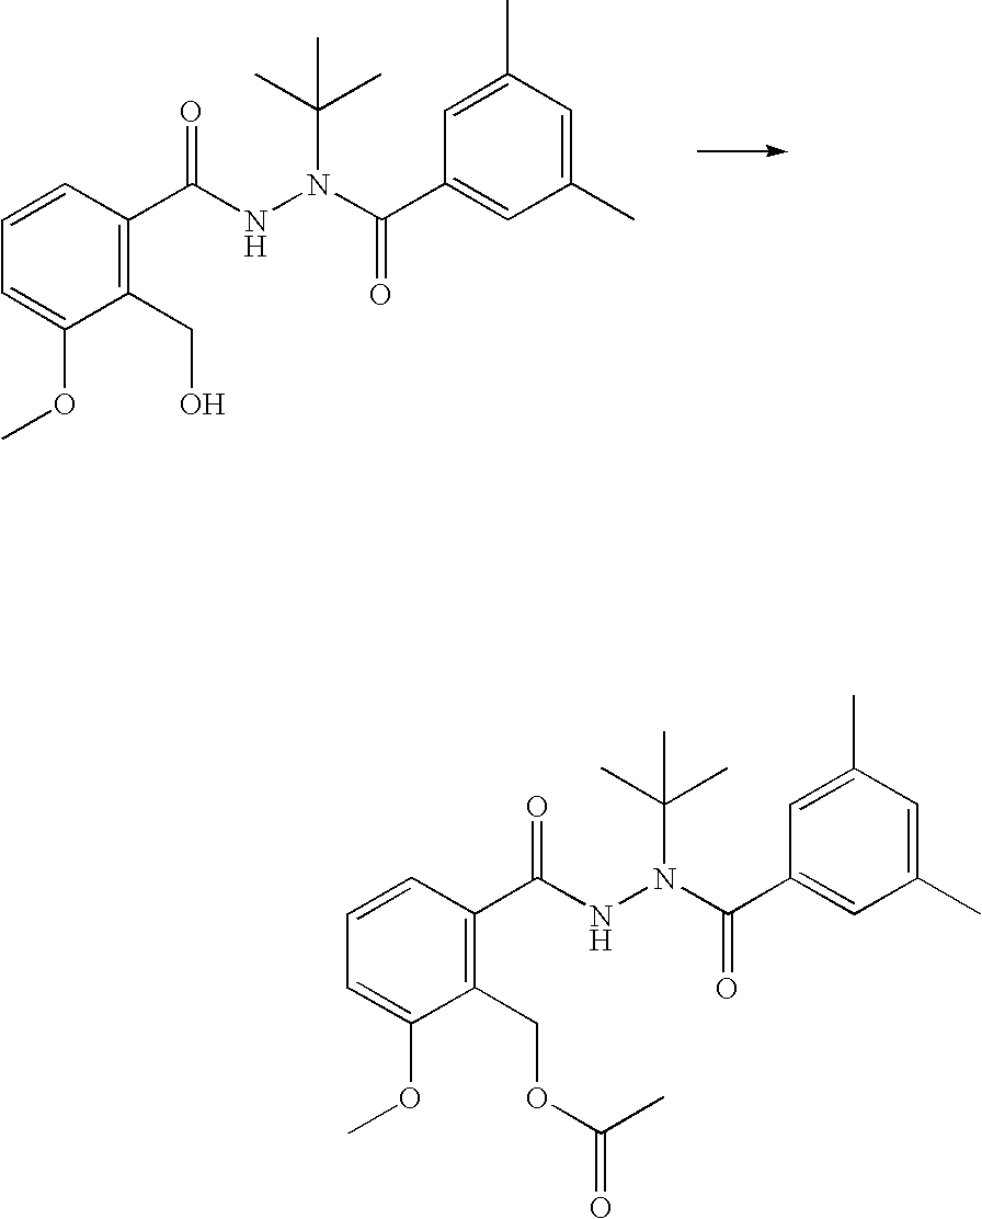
C1(CO)=C(C(NN(C(C2=CC(C)=CC(C)=C2)=O)C(C)(C)C)=O)C=CC=C1OC.C1(COC(=O)C)=C(C(NN(C(C2=CC(C)=CC(C)=C2)=O)C(C)(C)C)=O)C=CC=C1OC
